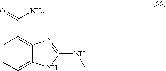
C1=CC=C2C(=C1C(=O)N)N=C(NC)N2
